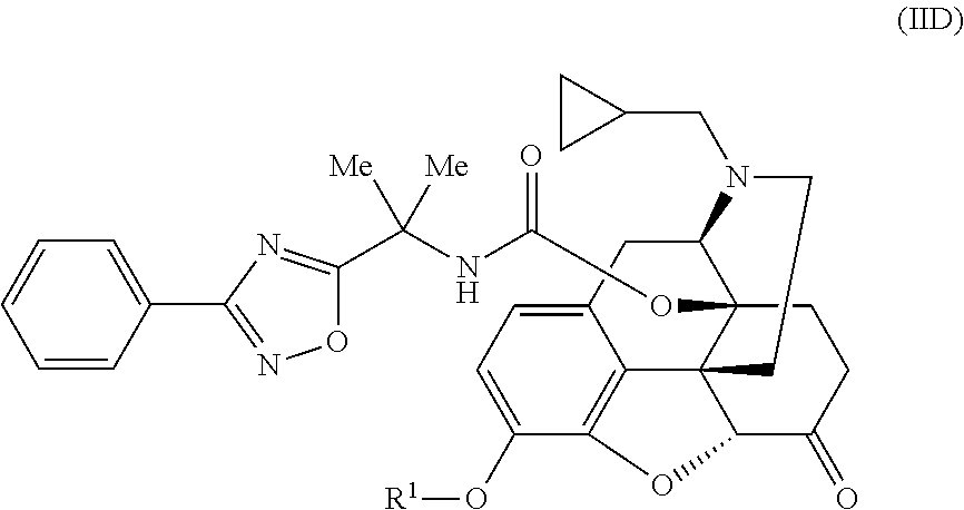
C1=C2C3=C(C(O[R1])=C1)OC1C34C(OC(NC([Me])([Me])C3=NC(C5=CC=CC=C5)=NO3)=O)(C(C2)N(CC2CC2)CC4)CCC1=O
